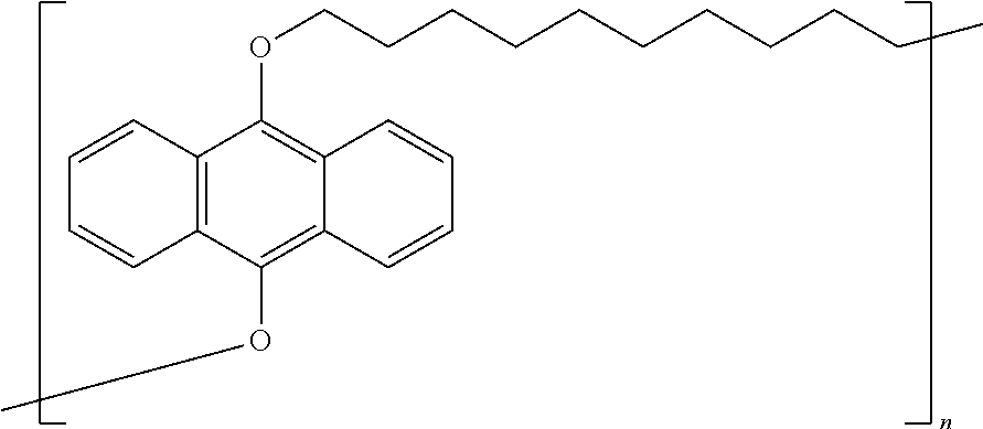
C12=C(C(OCCCCCCCCCCC)=C3C(=C1OC)C=CC=C3)C=CC=C2
